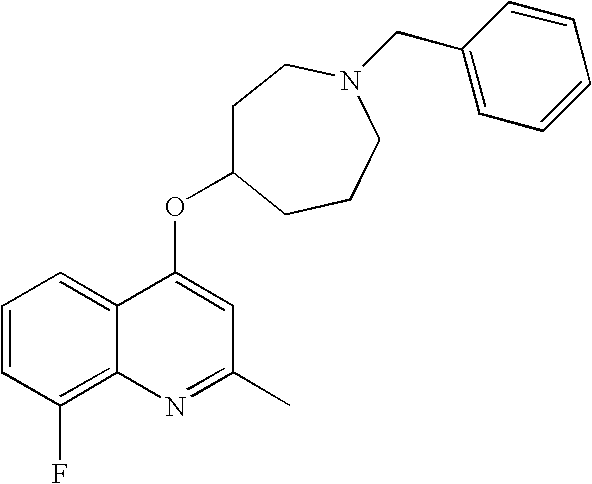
C1=CC(F)=C2C(=C1)C(OC1CCN(CC3=CC=CC=C3)CCC1)=CC(C)=N2
